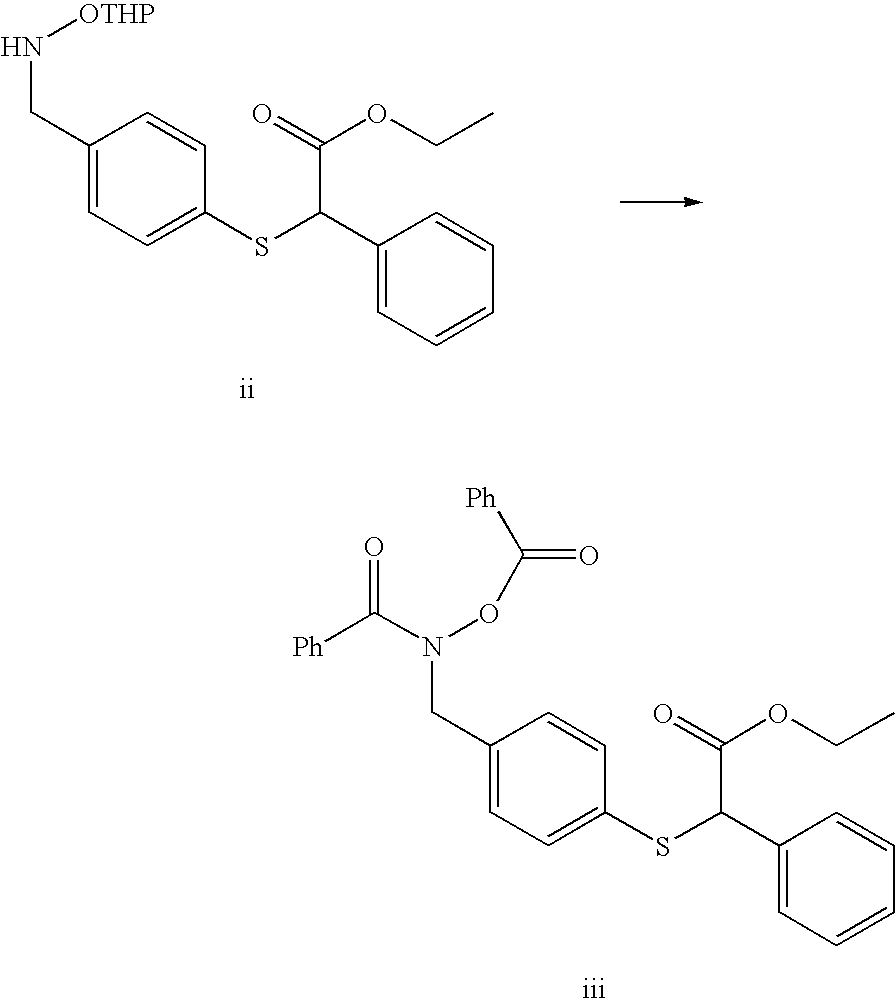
C1(C(SC2=CC=C(CN[OTHP])C=C2)C(=O)OCC)=CC=CC=C1.C1(C(SC2=CC=C(CN(OC(=O)[Ph])C([Ph])=O)C=C2)C(=O)OCC)=CC=CC=C1
